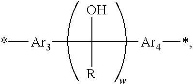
*[Ar3]C([R])(O)[Ar4]*
